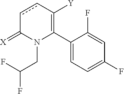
C1(C2=C([Y])ccC(=[X])N2CC(F)F)=CC=C(F)C=C1F
